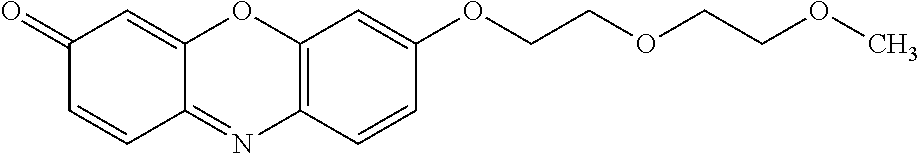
C12=C(C=CC(OCCOCCOC)=C1)N=C1C(=CC(=O)C=C1)O2
